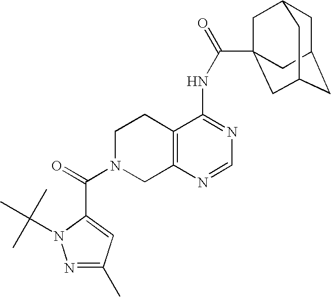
C1N(C(=O)C2=CC(C)=NN2C(C)(C)C)CC2=C(C1)C(NC(=O)C13CC4CC(CC(C1)C4)C3)=NC=N2
